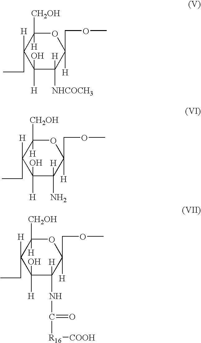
C1(O)([H])C([H])([NHCOCH3])C(COC)([H])OC([CH2OH])([H])C1([H])CC.C1(O)([H])C([H])(N)C(COC)([H])OC([CH2OH])([H])C1([H])CC.C1(O)([H])C([H])(NC(=O)[R16][COOH])C(COC)([H])OC([CH2OH])([H])C1([H])CC
